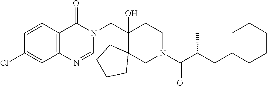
C1(CN2C(=O)C3=C(N=C2)C=C(Cl)C=C3)(O)C2(CN(C(C(CC3CCCCC3)C)=O)CC1)CCCC2
